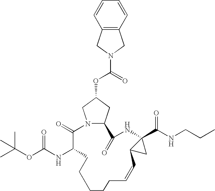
N12C(CC(OC(=O)N3CC4=C(C3)C=CC=C4)C1)C(=O)NC1(C(NCCC)=O)C(C1)C=CCCCCCC(NC(OC(C)(C)C)=O)C2=O
